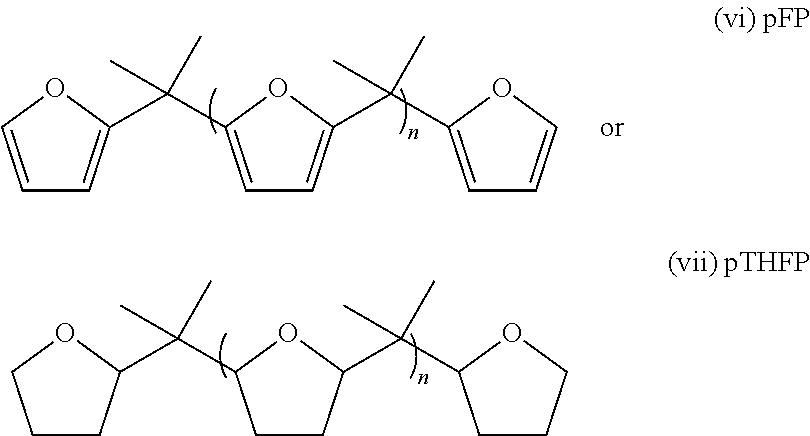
C1CC(C(C2CCC(C(C)(C)C3CCCO3)O2)(C)C)OC1.C1=COC(C(C2=CC=C(C(C)(C)C3=CC=CO3)O2)(C)C)=C1
